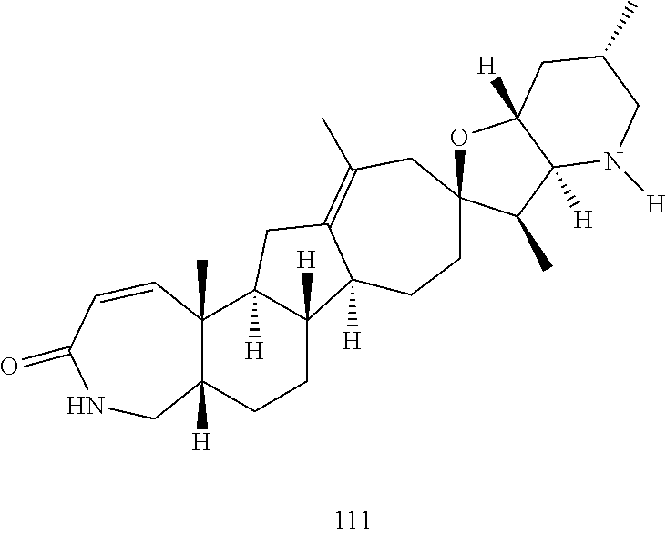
C12([H])C(C)(C=CC(=O)NC1)C1([H])C([H])(CC2)C2([H])C(=C(C)CC3(CC2)OC2([H])C([H])(C3C)N([H])CC(C)C2)C1
